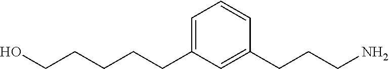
C1=C(CCCCCO)C=C(CCCN)C=C1
